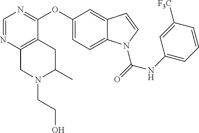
C1=NC2=C(C(OC3=CC=C4C(=C3)C=CN4C(=O)NC3=CC=CC([F3C])=C3)=N1)CC(C)N(CCO)C2
